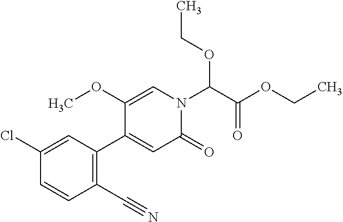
C(C(OCC)=O)(OCC)N1C=C(OC)C(C2=C(C#N)C=CC(Cl)=C2)=CC1=O
